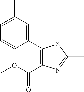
C1(C2=CC(C)=CC=C2)=C(C(OC)=O)N=C(C)S1
